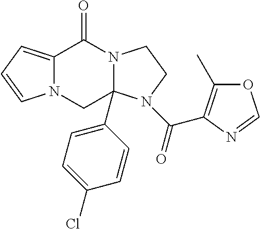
C12=CC=CN1CC1(C3=CC=C(Cl)C=C3)N(C2=O)CCN1C(=O)C1=C(C)OC=N1
